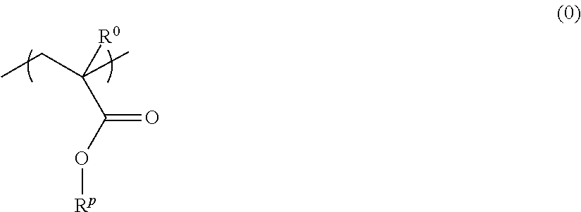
O(C(C([R0])(C)CC)=O)[Rp]
